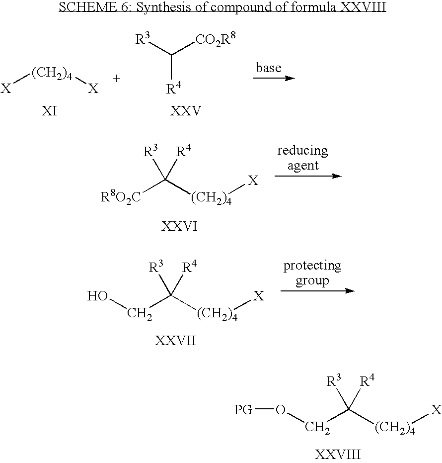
[X][(CH2)4][X].[R3]C([CO2R8])[R4].[R8O2C]C([(CH2)4][X])([R3])[R4].[(CH2)4]([X])C([R3])([R4])CO.[(CH2)4]([X])C([R3])([R4])CO[PG]
